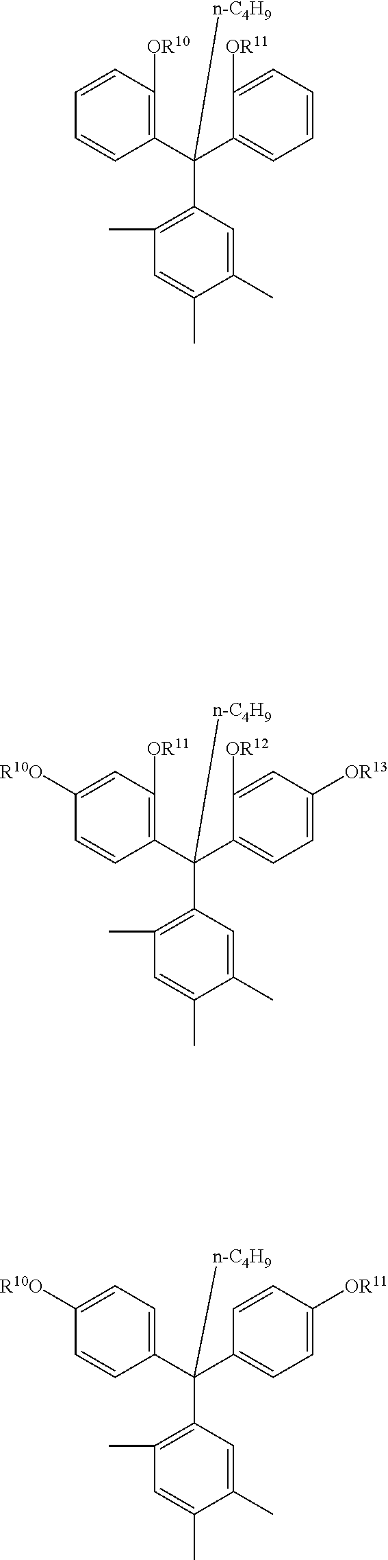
C1(C(C2=C([OR10])C=CC=C2)([n-C4H9])C2=C(C)C=C(C)C(C)=C2)=CC=CC=C1[OR11].C1=C(C(C2=C([OR11])C=C([R10O])C=C2)([n-C4H9])C2=C(C)C=C(C)C(C)=C2)C([OR12])=CC([OR13])=C1.C1(C(C2=CC=C([R10O])C=C2)([n-C4H9])C2=C(C)C=C(C)C(C)=C2)=CC=C([OR11])C=C1
